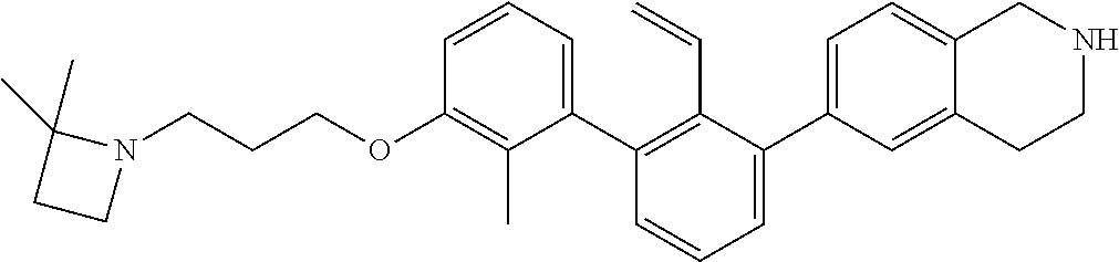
C1(OCCCN2C(C)(C)CC2)=C(C)C(C2=C(C=C)C(C3=CC=C4C(=C3)CCNC4)=CC=C2)=CC=C1
